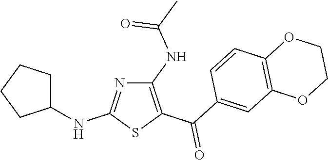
C1(NC(C)=O)=C(C(C2=CC3=C(C=C2)OCCO3)=O)SC(NC2CCCC2)=N1
